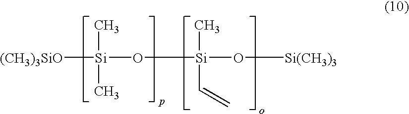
[Si]([(CH3)3SiO])(O[Si](O[Si(CH3)3])(C)C=C)(C)C
